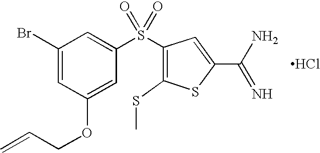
C1(Br)=CC(OCC=C)=CC(S(C2=C(SC)SC(C(N)=N)=C2)(=O)=O)=C1.Cl
